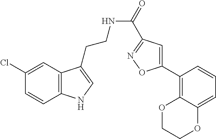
C12=C(C=C(Cl)C=C1)C(CCNC(=O)C1=NOC(C3=C4C(=CC=C3)OCCO4)=C1)=CN2
